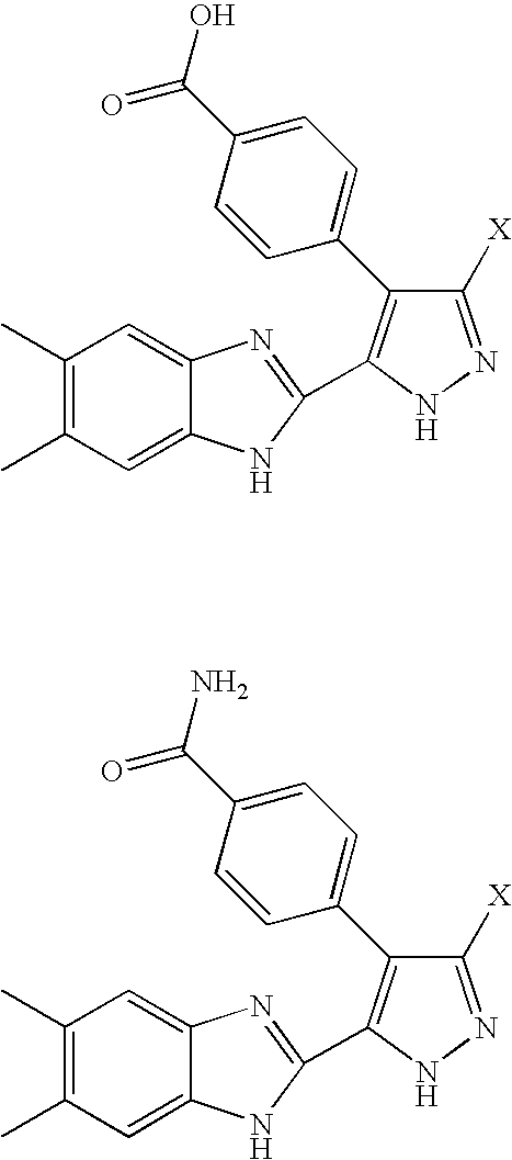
C1(C)=C(C)C=C2C(=C1)N=C(C1=C(C3=CC=C(C(O)=O)C=C3)C([X])=NN1)N2.C1(C)=C(C)C=C2C(=C1)N=C(C1=C(C3=CC=C(C(N)=O)C=C3)C([X])=NN1)N2
